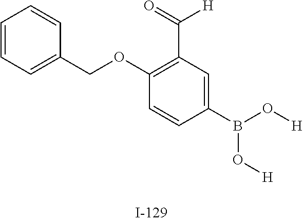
C1=CC=C(COC2=C(C(=O)[H])C=C(B(O[H])O[H])C=C2)C=C1
